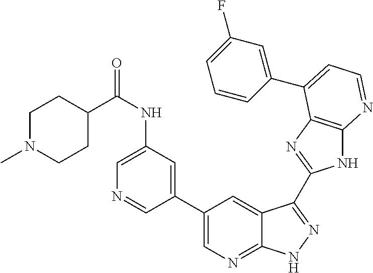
C1(C2=CN=C3C(=C2)C(C2=NC4=C(N2)N=CC=C4C2=CC(F)=CC=C2)=NN3)=CC(NC(=O)C2CCN(C)CC2)=CN=C1
